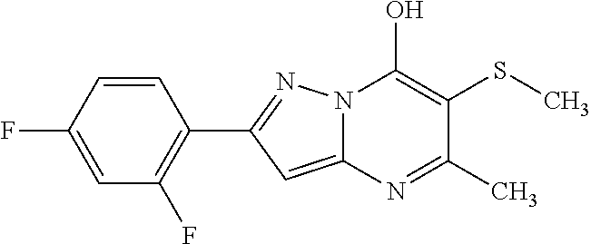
C12=CC(C3=C(F)C=C(F)C=C3)=NN1C(O)=C(SC)C(C)=N2
